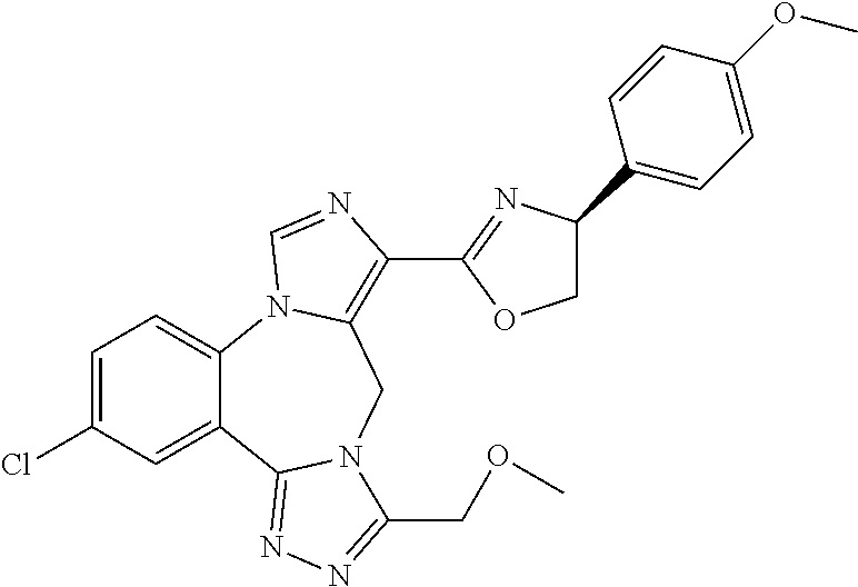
C1=C(Cl)C=C2C(=C1)N1C(=C(C3=NC(C4=CC=C(OC)C=C4)CO3)N=C1)CN1C2=NN=C1COC
